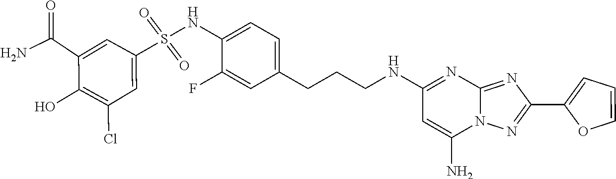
C1(C(N)=O)=CC(S(=O)(=O)NC2=CC=C(CCCNC3=NC4=NC(C5=CC=CO5)=NN4C(N)=C3)C=C2F)=CC(Cl)=C1O
